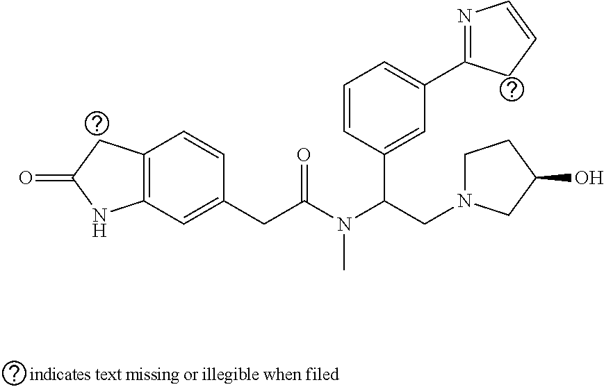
C1=CC(C(N(C(CC2=CC3=C(C=C2)CC(=O)N3)=O)C)CN2CCC(O)C2)=CC(C2=NC=CC2)=C1
